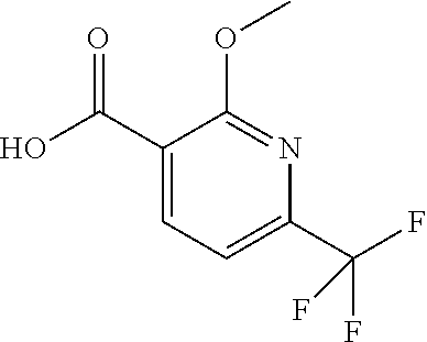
C1(C(F)(F)F)=CC=C(C(O)=O)C(OC)=N1
